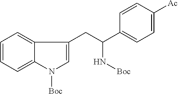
C1(C(CC2=CN([Boc])C3=CC=CC=C32)N[Boc])=CC=C([Ac])C=C1
